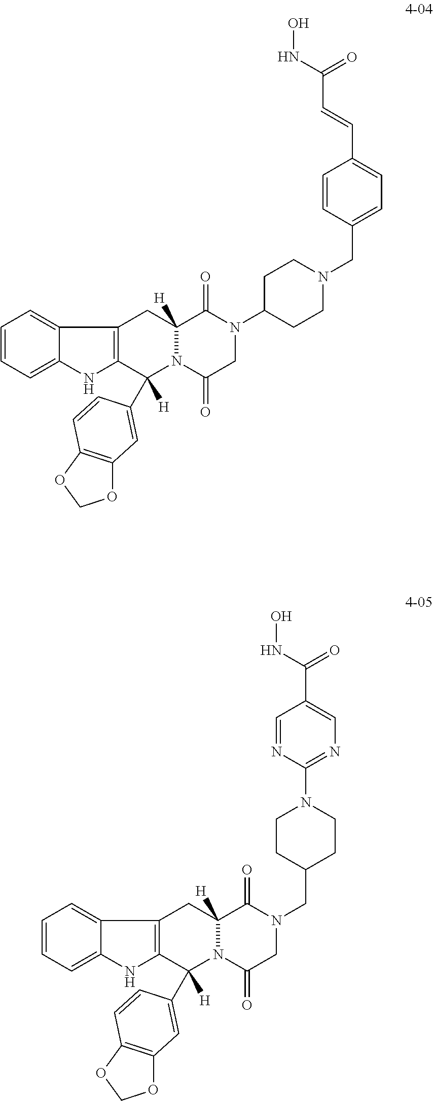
C1=CC=C2C(=C1)C1=C(N2)C(C2=CC3=C(OCO3)C=C2)([H])N2C([H])(C1)C(=O)N(C1CCN(CC3=CC=C(C=CC(NO)=O)C=C3)CC1)CC2=O.C1=CC=C2C(=C1)C1=C(N2)C(C2=CC3=C(OCO3)C=C2)([H])N2C([H])(C1)C(=O)N(CC1CCN(C3=NC=C(C(NO)=O)C=N3)CC1)CC2=O
